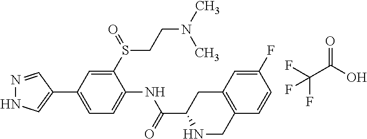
FC(C(O)=O)(F)F.N1=CC(C2=CC=C(NC(=O)C3NCC4=C(C3)C=C(F)C=C4)C(S(CCN(C)C)=O)=C2)=CN1
